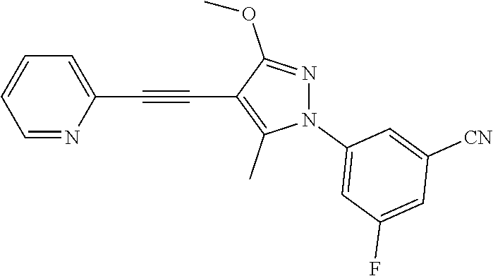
C1=NC(C#CC2=C(C)N(C3=CC(F)=CC([CN])=C3)N=C2OC)=CC=C1
